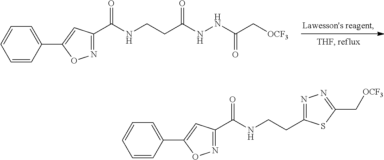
N1=C(C(NCCC2=NN=C(C[OCF3])S2)=O)C=C(C2=CC=CC=C2)O1.N1=C(C(NCCC(NNC(C[OCF3])=O)=O)=O)C=C(C2=CC=CC=C2)O1
